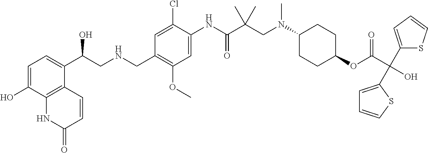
C1=C(O)C2=C(C(C(CNCC3=C(OC)C=C(NC(C(CN(C4CCC(OC(C(O)(C5=CC=CS5)C5=CC=CS5)=O)CC4)C)(C)C)=O)C(Cl)=C3)O)=C1)C=CC(=O)N2
